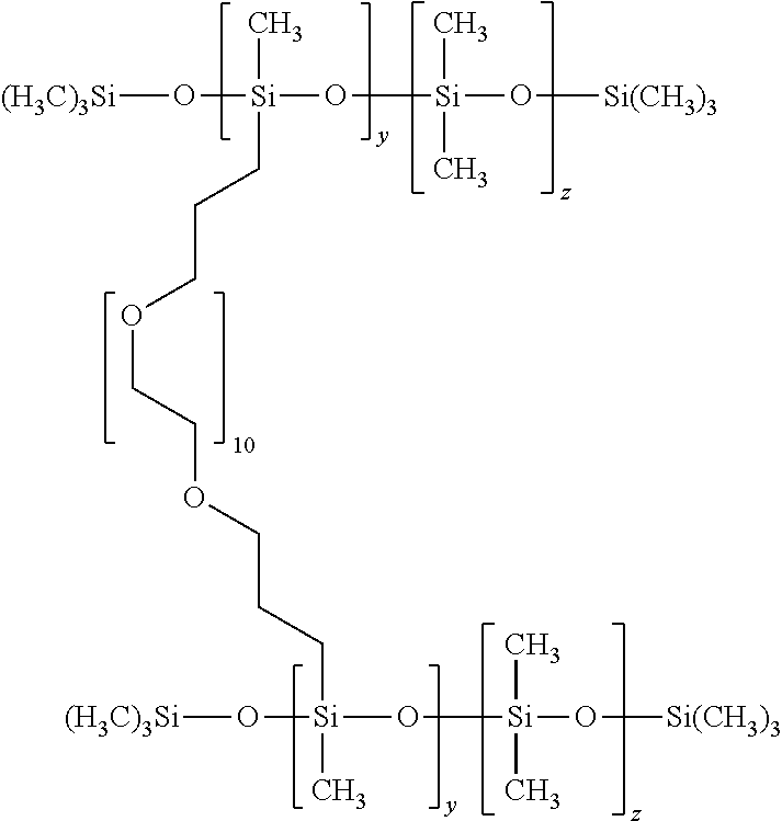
[(H3C)3Si]O[Si](O[Si](O[Si(CH3)3])(C)C)(C)CCCOCCOCCC[Si](C)(O[(H3C)3Si])O[Si](O[Si(CH3)3])(C)C
